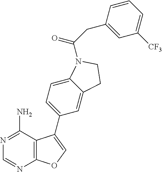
C12=CC(C3=COC4=C3C(N)=NC=N4)=CC=C1N(C(CC1=CC([CF3])=CC=C1)=O)CC2
